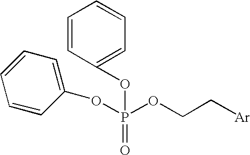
O(P(OCC[Ar])(=O)OC1=CC=CC=C1)C1=CC=CC=C1
